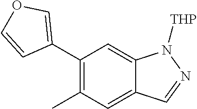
C1(C2=COC=C2)=C(C)C=C2C(=C1)N([THP])N=C2
